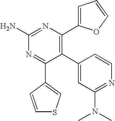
C1(C2=C(C3=CC=CO3)N=C(N)N=C2C2=CSC=C2)=CC(N(C)C)=NC=C1
